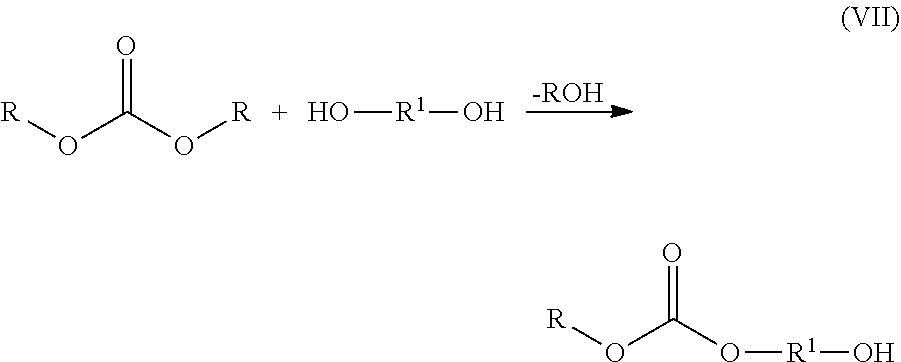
[R]OC(O[R])=O.O[R1]O.[-ROH].[R]OC(O[R1]O)=O
